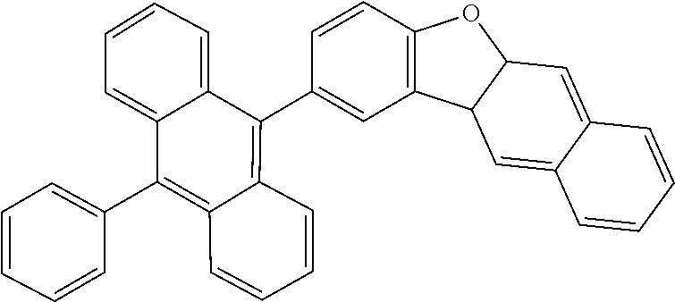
C1(C2=C3C=CC=CC3=C(C3=CC=CC=C3)C3=CC=CC=C23)=CC2=C(C=C1)OC1C2C=C2C(=C1)C=CC=C2
